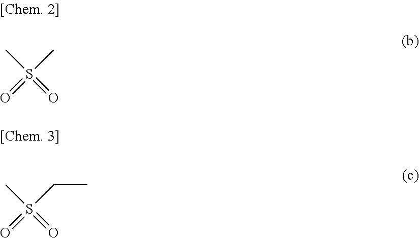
O=S(=O)(C)C.O=S(=O)(CC)C
